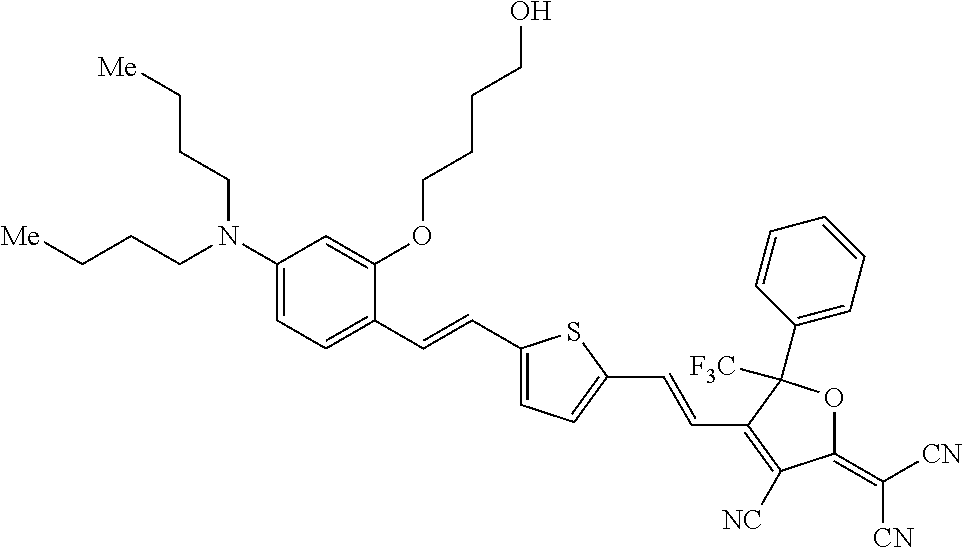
C1(N(CCC[Me])CCC[Me])=CC=C(C=CC2=CC=C(C=CC3=C([NC])C(=C([CN])[CN])OC3([F3C])C3=CC=CC=C3)S2)C(OCCCCO)=C1
